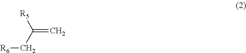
C(=C)(C[R6])[R5]
